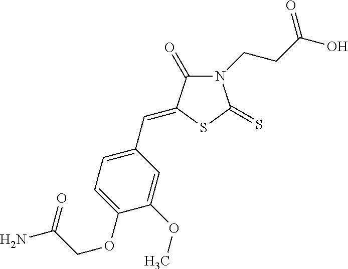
N1(CCC(O)=O)C(=O)C(=CC2=CC=C(OCC(N)=O)C(OC)=C2)SC1=S
